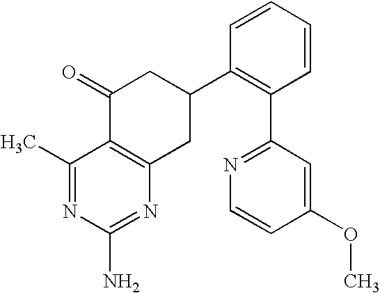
C1(C)=NC(N)=NC2=C1C(=O)CC(C1=C(C3=NC=CC(OC)=C3)C=CC=C1)C2
